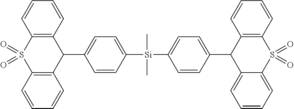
C1=CC=CC2=C1S(=O)(=O)C1=C(C=CC=C1)C2C1=CC=C([Si](C)(C)C2=CC=C(C3C4=C(C=CC=C4)S(=O)(=O)C4=CC=CC=C34)C=C2)C=C1
